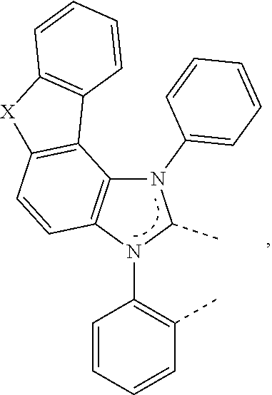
N1(C2=CC=CC=C2)C2=C(N(C3=C(C)C=CC=C3)C1C)C=CC1=C2C2=C([X]1)C=CC=C2
